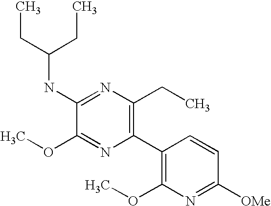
CCC(NC1=NC(CC)=C(C2=C(OC)N=C([OMe])C=C2)N=C1OC)CC
